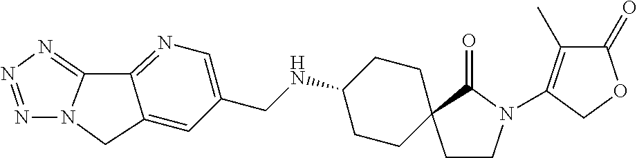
C1CN(C2=C(C)C(=O)OC2)C(=O)C12CCC(NCC1=CN=C3C(=C1)CN1C3=NN=N1)CC2
